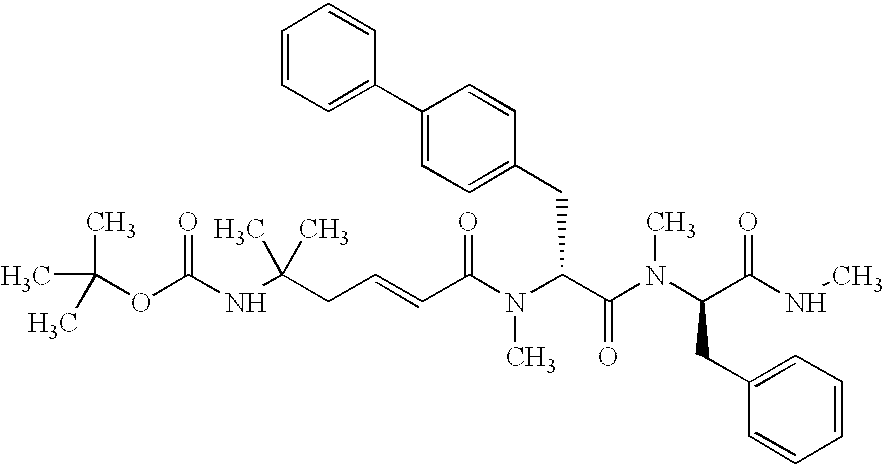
C(C(N(C(C(N(C)C(CC1=CC=CC=C1)C(NC)=O)=O)CC1=CC=C(C2=CC=CC=C2)C=C1)C)=O)=CCC(NC(OC(C)(C)C)=O)(C)C
